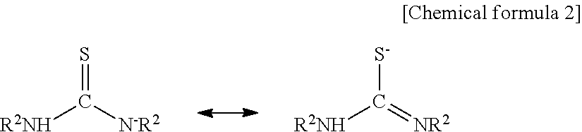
S=C([N-R2])[R2NH].[S-]C(=[NR2])[R2NH]
